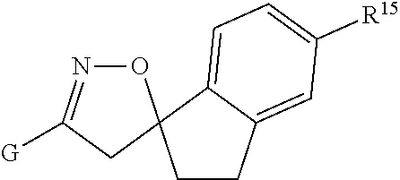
O1N=C([G])CC12CCC1=CC([R15])=CC=C12
